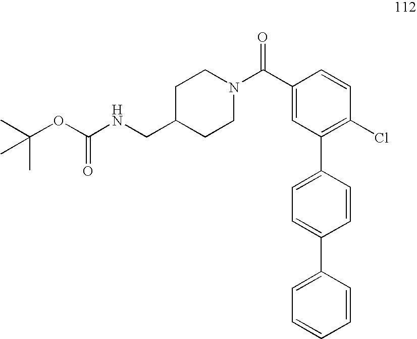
C1(C(=O)N2CCC(CNC(OC(C)(C)C)=O)CC2)=CC(C2=CC=C(C3=CC=CC=C3)C=C2)=C(Cl)C=C1
